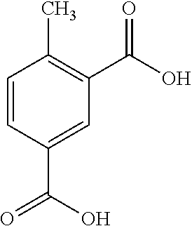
C1=CC(C(=O)O)=CC(C(=O)O)=C1C
